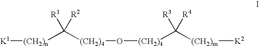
[(CH2)n](C([(CH2)4]O[(CH2)4]C([(CH2)m][K2])([R3])[R4])([R1])[R2])[K1]
